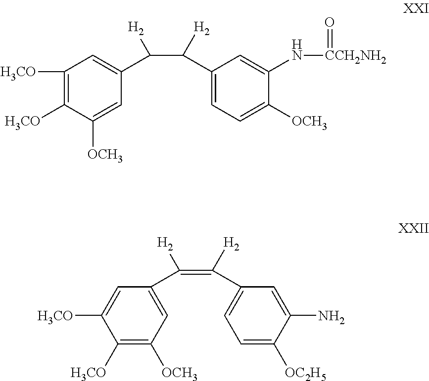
C1(C(=C(C2=CC=C([OC2H5])C(N)=C2)[H2])[H2])=CC([OCH3])=C([H3CO])C([H3CO])=C1.C1(C(C(C2=CC=C([OCH3])C(N[CCH2NH2]=O)=C2)[H2])[H2])=CC([H3CO])=C([H3CO])C([OCH3])=C1
